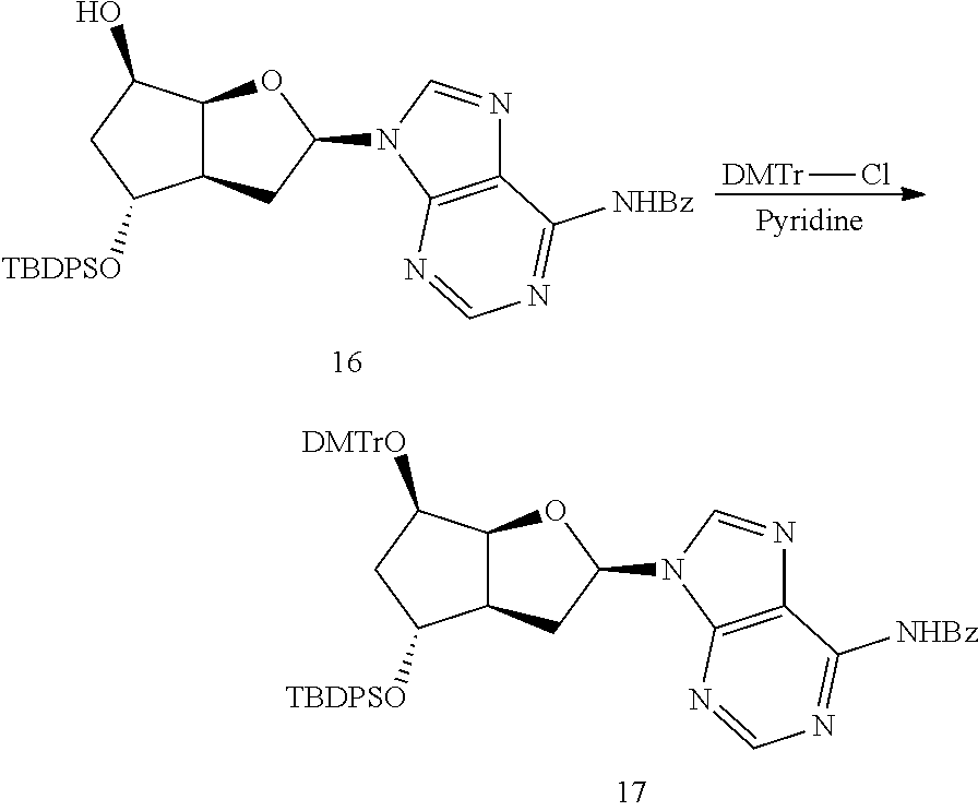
C12C(C([DMTrO])CC1[TBDPSO])OC(N1C3=C(N=C1)C([NHBz])=NC=N3)C2.C12C(C(O)CC1[TBDPSO])OC(N1C3=C(N=C1)C([NHBz])=NC=N3)C2.[DMTr]Cl
